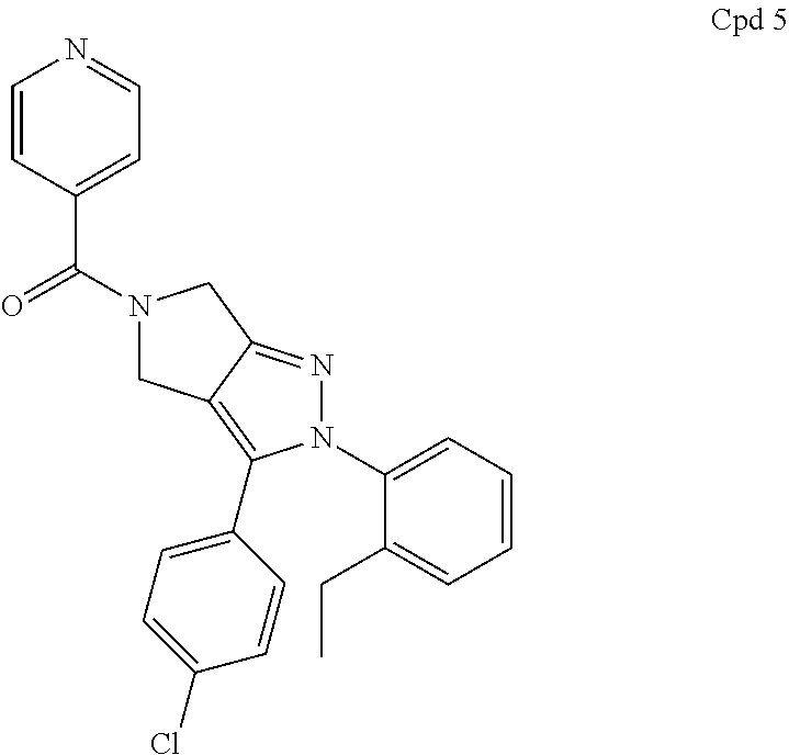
N1(C(=O)C2=CC=NC=C2)CC2=C(C3=CC=C(Cl)C=C3)N(C3=CC=CC=C3CC)N=C2C1
